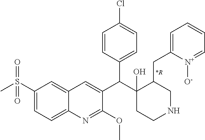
[*R].C1(S(C)(=O)=O)=CC=C2C(=C1)C=C(C(C1(O)CCNCC1CC1=CC=CC=[N+]1[O-])C1=CC=C(Cl)C=C1)C(OC)=N2
